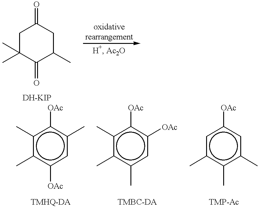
C1C(C)(C)C(=O)C(C)CC1=O.c1(C)c(C)c([OAc])cc(C)c1[OAc].c1(C)c(C)c(C)cc([OAc])c1[OAc].c1c(C)c(C)c(C)cc1[OAc]
